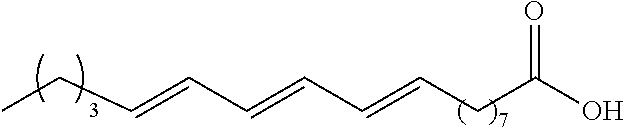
O=C(O)CC=CC=CC=CCC
